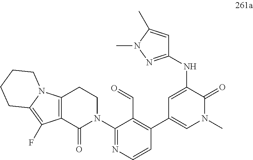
C1(NC2=CC(C3=C(C=O)C(N4CCC5=C(C4=O)C(F)=C4N5CCCC4)=NC=C3)=CN(C)C2=O)=NN(C)C(C)=C1
